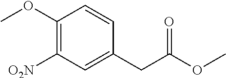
C1(OC)=C([O2N])C=C(CC(OC)=O)C=C1
